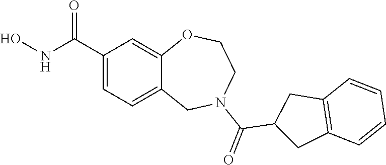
C1(C(NO)=O)=CC=C2C(=C1)OCCN(C(=O)C1CC3=C(C1)C=CC=C3)C2
